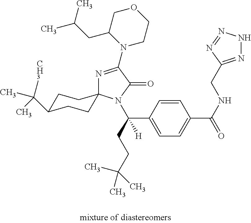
C1C(C([CH3])(C)C)CCC2(C1)N=C(N1CCOCC1CC(C)C)C(=O)N2C(C1=CC=C(C(=O)NCC2=NNN=N2)C=C1)(CCC(C)(C)C)[H]
